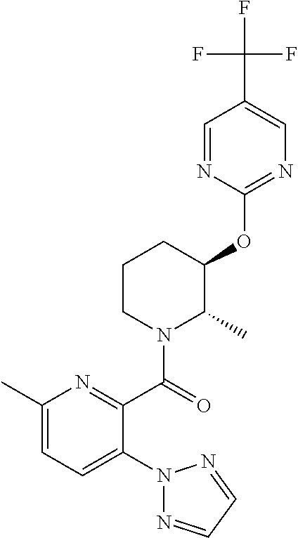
C1(C)=CC=C(N2N=CC=N2)C(C(=O)N2C(C)C(OC3=NC=C(C(F)(F)F)C=N3)CCC2)=N1
